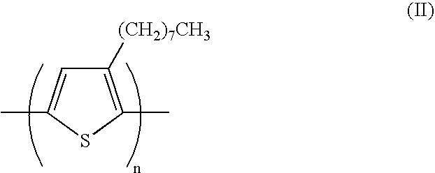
S1C(C)=C([(CH2)7CH3])C=C1C
